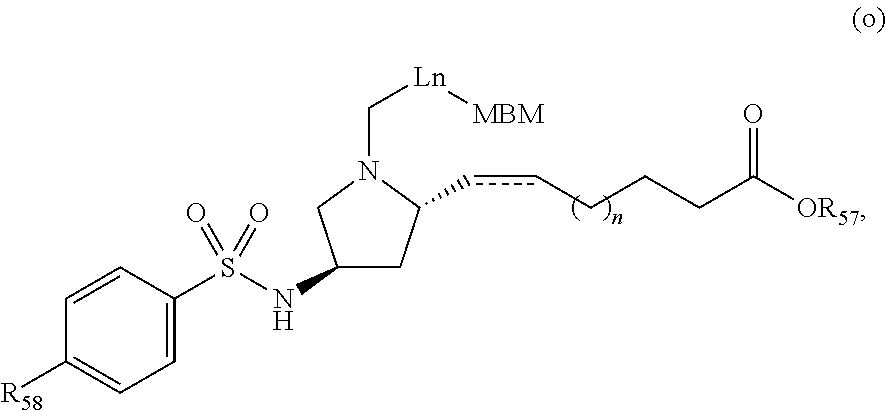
C1=C(S(NC2CC(ccCCCC([OR57])=O)N(C[Ln][MBM])C2)(=O)=O)C=CC([R58])=C1
